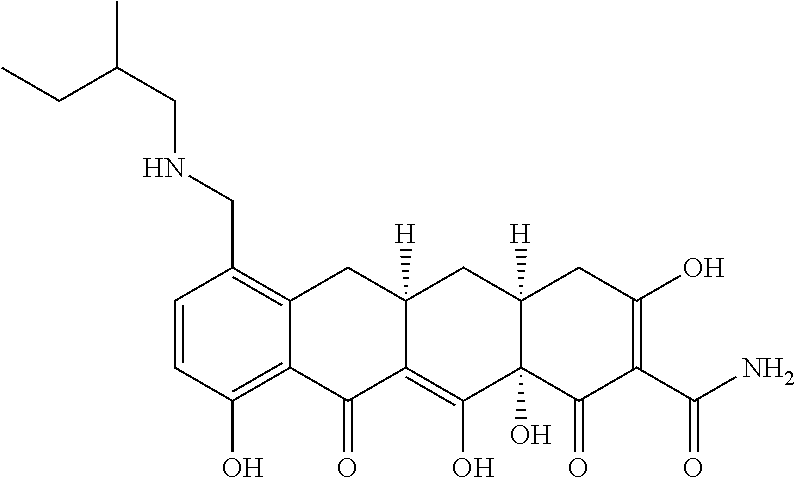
C1=CC(O)=C2C(=C1CNCC(C)CC)CC1([H])C(=C(O)C3(O)C([H])(C1)CC(O)=C(C(N)=O)C3=O)C2=O
